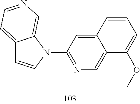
C12=CC=NC=C1N(C1=NC=C3C(=C1)C=CC=C3OC)C=C2
